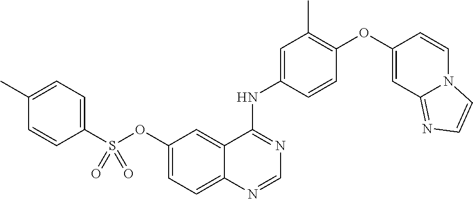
C1=CC(NC2=NC=NC3=CC=C(OS(C4=CC=C(C)C=C4)(=O)=O)C=C23)=CC(C)=C1OC1=CC2=NC=CN2C=C1
